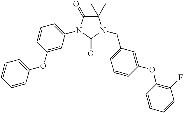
C1(C)(C)C(=O)N(C2=CC=CC(OC3=CC=CC=C3)=C2)C(=O)N1CC1=CC=CC(OC2=C(F)C=CC=C2)=C1
